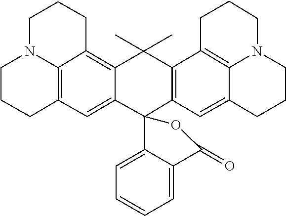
C12=C3C(C)(C)C4=C(C=C5C6=C4CCCN6CCC5)C4(C3=CC3=C1N(CCC2)CCC3)C1=CC=CC=C1C(=O)O4
